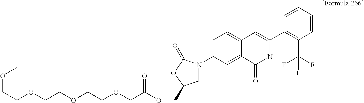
C1=CC=CC(C2=CC3=CC=C(N4CC(COC(COCCOCCOCCOC)=O)OC4=O)C=C3C(=O)N2)=C1C(F)(F)F
